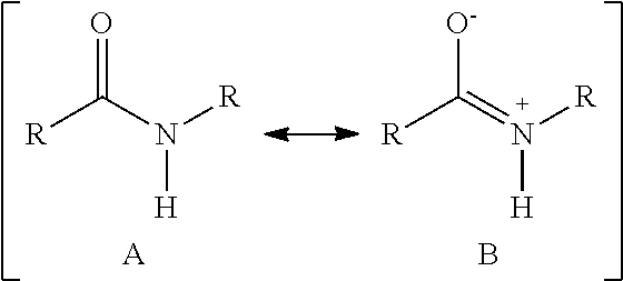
O=C(N([R])[H])[R].[A].[O-]C(=N([R])[H])[R].B
